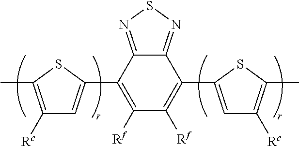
C12=NSN=C1C(C1=CC([Rc])=C(C)S1)=C([Rf])C([Rf])=C2C1=CC([Rc])=C(C)S1
